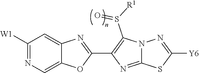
C1([W1])=NC=C2C(=C1)N=C(C1=C(S([R1])=O)N3C(=N1)SC([Y6])=N3)O2
